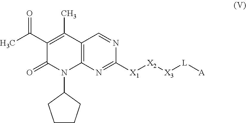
[A][L][X3][X2][X1]C1=NC2=C(C(C)=C(C(C)=O)C(=O)N2C2CCCC2)C=N1
